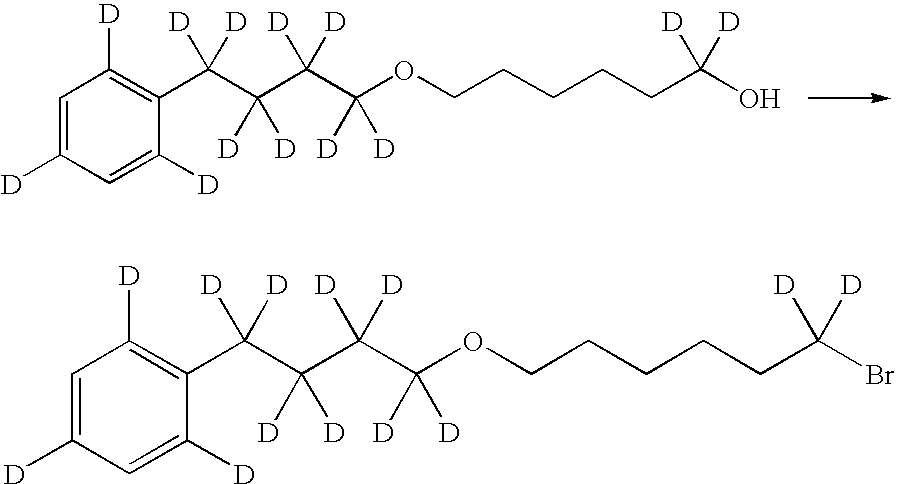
C1=C([D])C=C([D])C(C(C(C(C(OCCCCCC(O)([D])[D])([D])[D])([D])[D])([D])[D])([D])[D])=C1[D].C1=C([D])C=C([D])C(C(C(C(C(OCCCCCC(Br)([D])[D])([D])[D])([D])[D])([D])[D])([D])[D])=C1[D]
